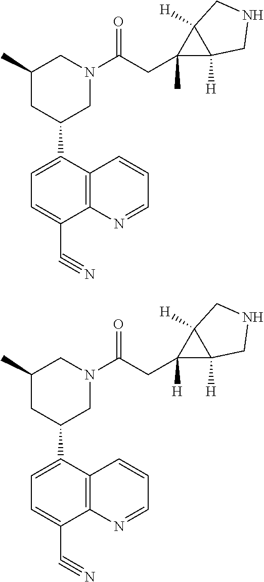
C1=CC2=C(C(C#N)=CC=C2C2CN(C(CC3(C)C4([H])C3([H])CNC4)=O)CC(C)C2)N=C1.C1=CC2=C(C(C#N)=CC=C2C2CN(C(CC3([H])C4([H])C3([H])CNC4)=O)CC(C)C2)N=C1
